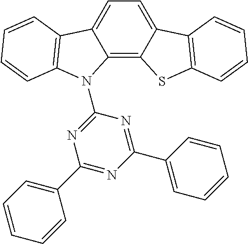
C12=C3C(=CC=C1C1=C(S2)C=CC=C1)C1=C(N3C2=NC(C3=CC=CC=C3)=NC(C3=CC=CC=C3)=N2)C=CC=C1
